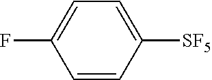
C1=CC([SF5])=CC=C1F
